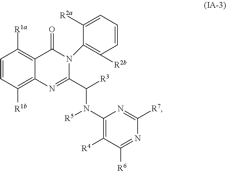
C1=CC([R1b])=C2C(=C1[R1a])C(=O)N(C1=C([R2b])C=CC=C1[R2a])C(C([R3])N(C1=C([R4])C([R6])=NC([R7])=N1)[R5])=N2
